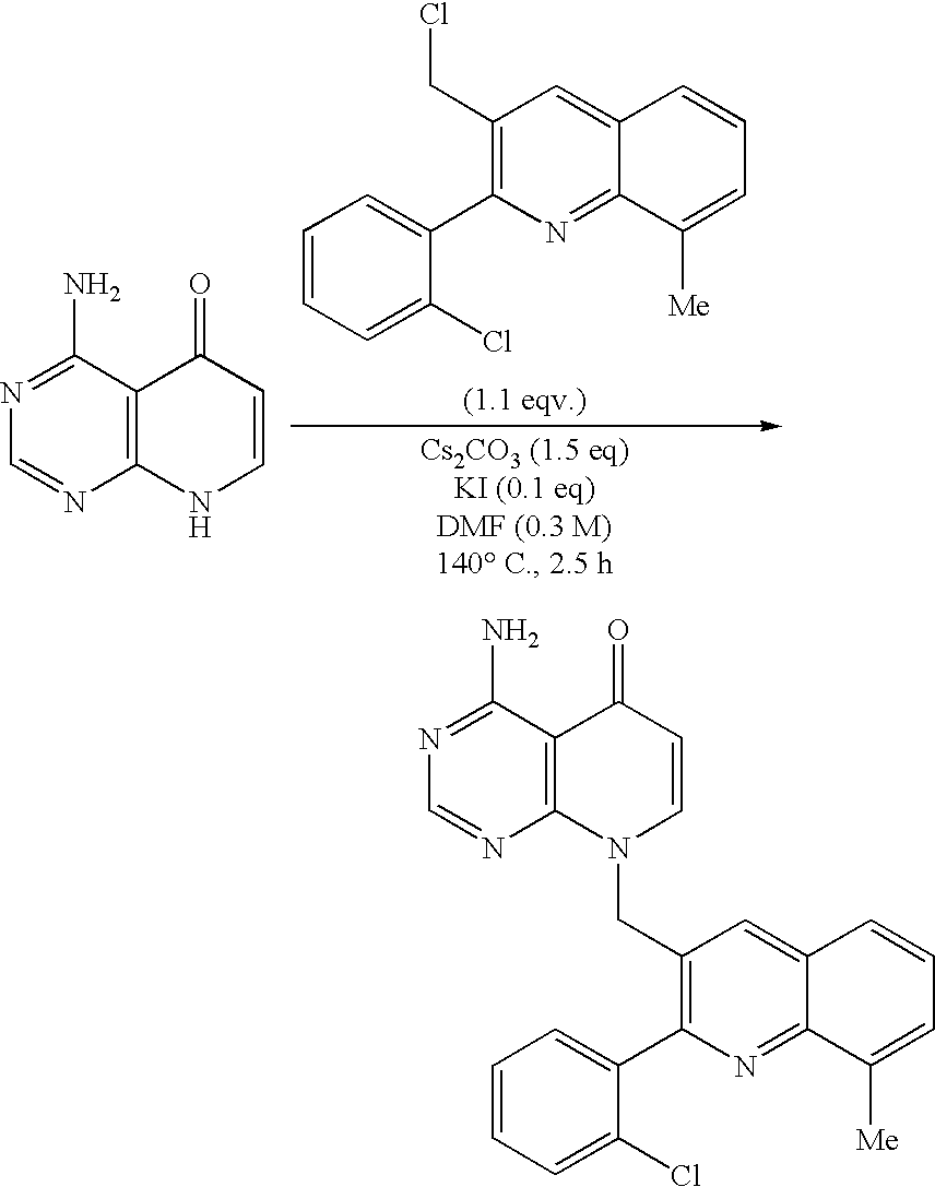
C1=CC=C(Cl)C(C2=C(CCl)C=C3C(=N2)C([Me])=CC=C3)=C1.N1=C(N)C2=C(N=C1)NC=CC2=O.N1=C(N)C2=C(N=C1)N(CC1=C(C3=CC=CC=C3Cl)N=C3C(=C1)C=CC=C3[Me])C=CC2=O
